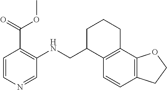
C1=CC2=C(C3=C1C(CNC1=C(C(OC)=O)C=CN=C1)CCC3)OCC2
